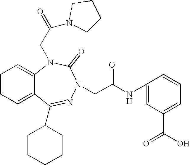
C1=CC=C2C(=C1)N(CC(=O)N1CCCC1)C(=O)N(CC(NC1=CC(C(O)=O)=CC=C1)=O)N=C2C1CCCCC1
